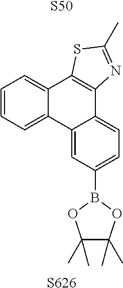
C12=C(C3=CC=C(B4OC(C)(C)C(C)(C)O4)C=C3C3=CC=CC=C13)N=C(C)S2.[S50].[S626]
